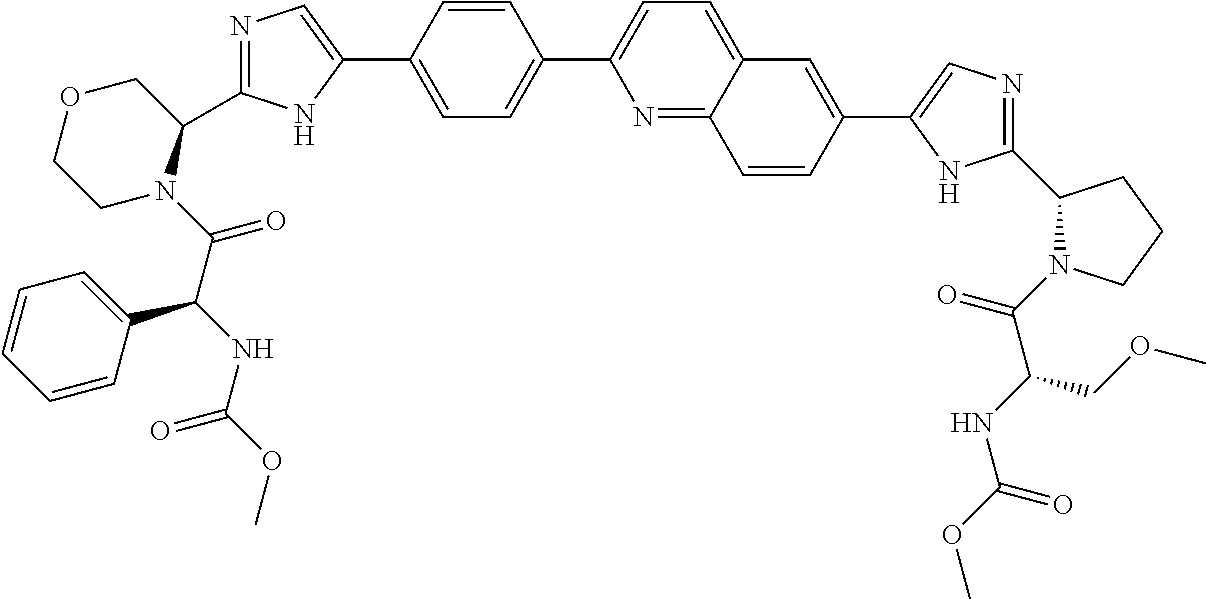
C1=C(C2=CN=C(C3N(C(C(NC(OC)=O)C4=CC=CC=C4)=O)CCOC3)N2)C=CC(C2=CC=C3C(=N2)C=CC(C2=CN=C(C4N(C(C(NC(OC)=O)COC)=O)CCC4)N2)=C3)=C1
